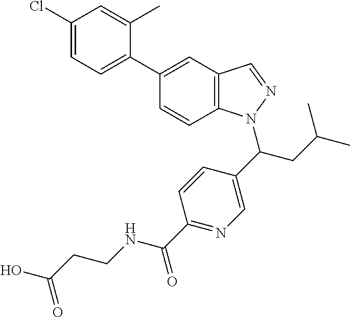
C1(Cl)=CC=C(C2=CC3=C(C=C2)N(C(CC(C)C)C2=CN=C(C(NCCC(O)=O)=O)C=C2)N=C3)C(C)=C1
